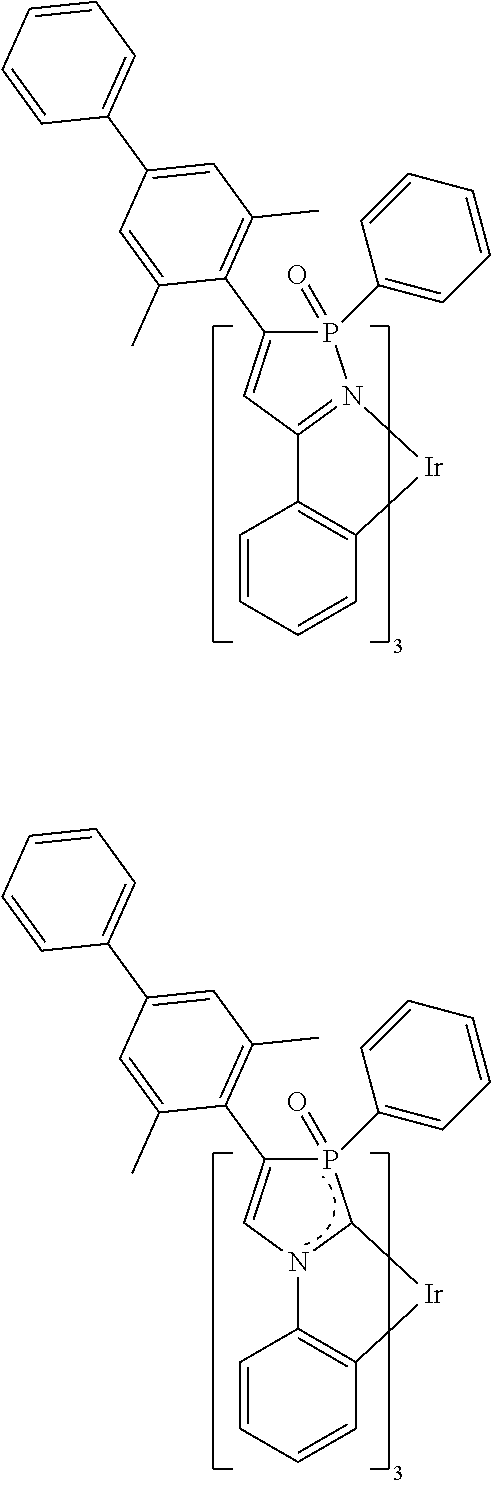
C1=CC=CC2=C1C1=N(P(=O)(C3=CC=CC=C3)C(C3=C(C)C=C(C4=CC=CC=C4)C=C3C)=C1)[Ir]2.C1=CC=CC2=C1N1C(P(=O)(C3=CC=CC=C3)C(C3=C(C)C=C(C4=CC=CC=C4)C=C3C)=C1)[Ir]2
